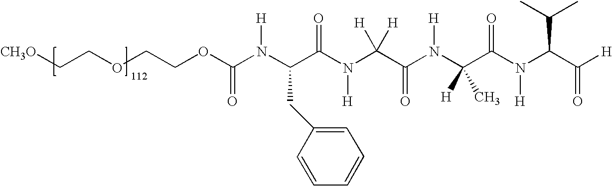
[CH3O]CCOCCOC(N(C(C(N(C(C(N(C(C(N(C(C([H])=O)C(C)C)[H])=O)([H])C)[H])=O)([H])[H])[H])=O)CC1=CC=CC=C1)[H])=O
